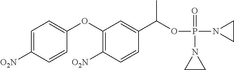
C1(OC2=CC=C([O2N])C=C2)=C([O2N])C=CC(C(OP(N2CC2)(=O)N2CC2)C)=C1
